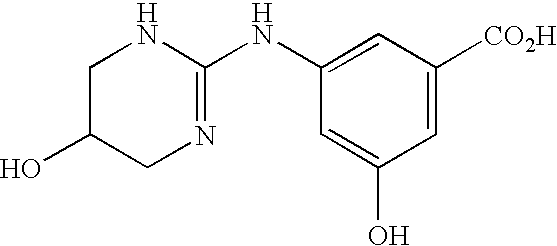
C1C(O)CN=C(NC2=CC([CO2H])=CC(O)=C2)N1
